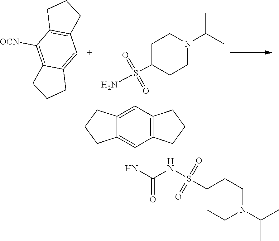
C1([OCN])=C2C(=CC3=C1CCC3)CCC2.C1(S(=O)(=O)N)CCN(C(C)C)CC1.C12=CC3=C(C(NC(NS(=O)(=O)C4CCN(C(C)C)CC4)=O)=C1CCC2)CCC3
